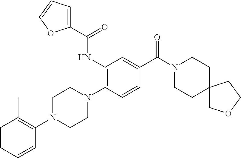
C1=CC=CC(N2CCN(C3=C(NC(C4=CC=CO4)=O)C=C(C(N4CCC5(CC4)COCC5)=O)C=C3)CC2)=C1C
